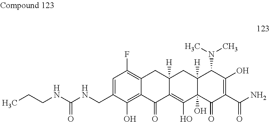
C1=C(CNC(NCCC)=O)C(O)=C2C(=C1F)CC1([H])C(=C(O)C3(O)C([H])(C1)C(N(C)C)C(O)=C(C(N)=O)C3=O)C2=O
